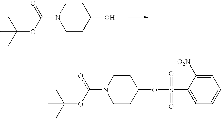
N1(C(OC(C)(C)C)=O)CCC(O)CC1.N1(C(OC(C)(C)C)=O)CCC(OS(C2=CC=CC=C2[O2N])(=O)=O)CC1
